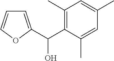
C1=C(C(C2=C(C)C=C(C)C=C2C)O)OC=C1
